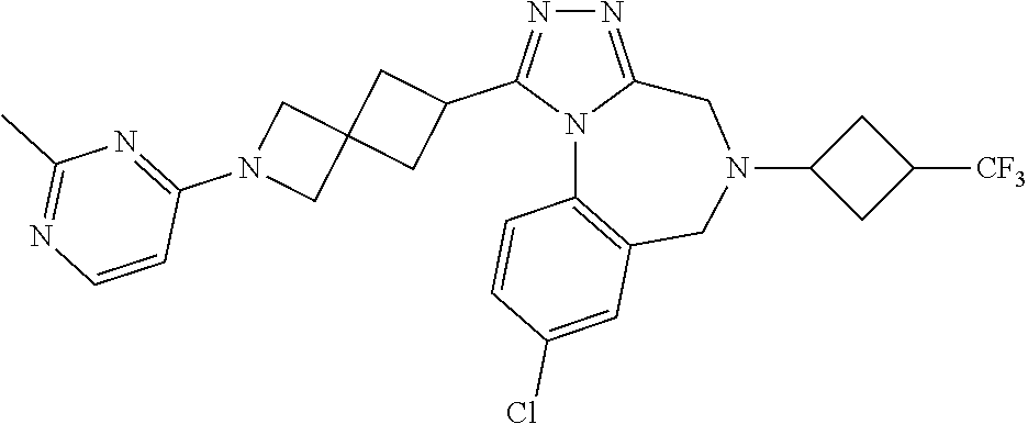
N1=C2N(C(C3CC4(C3)CN(C3=NC(C)=NC=C3)C4)=N1)C1=C(CN(C3CC([CF3])C3)C2)C=C(Cl)C=C1
